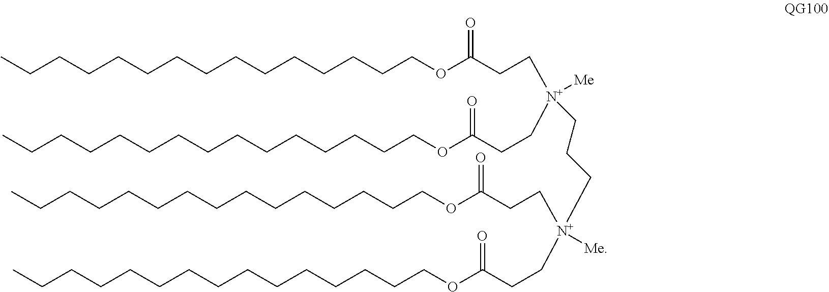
C(CCCCCCCCCCCCCOC(CC[N+](CCC(OCCCCCCCCCCCCCCC)=O)([Me])CCC[N+](CCC(OCCCCCCCCCCCCCCC)=O)(CCC(OCCCCCCCCCCCCCCC)=O)[Me])=O)C
